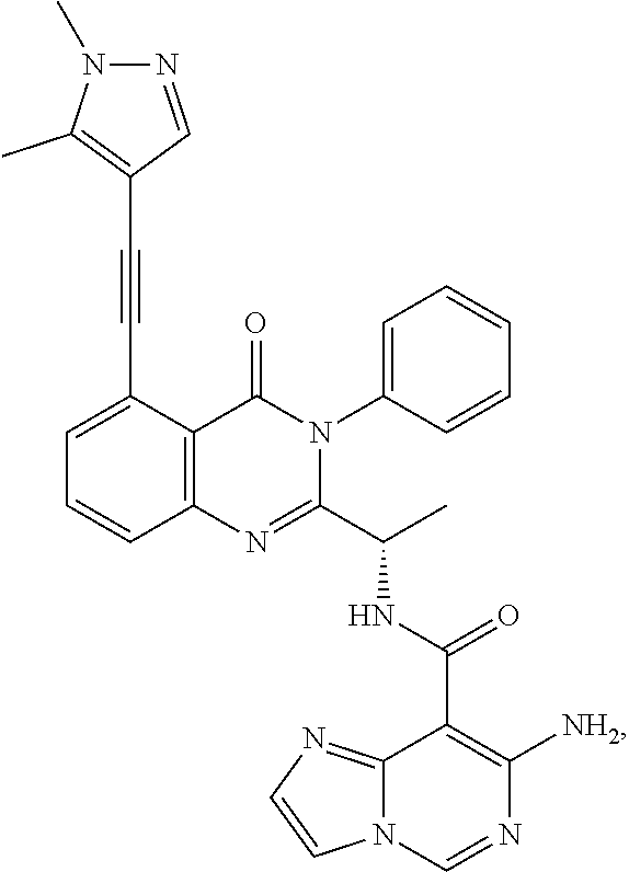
C(C1=CC=CC2=C1C(=O)N(C1=CC=CC=C1)C(C(C)NC(C1=C([NH2])N=CN3C1=NC=C3)=O)=N2)#CC1=C(C)N(C)N=C1
